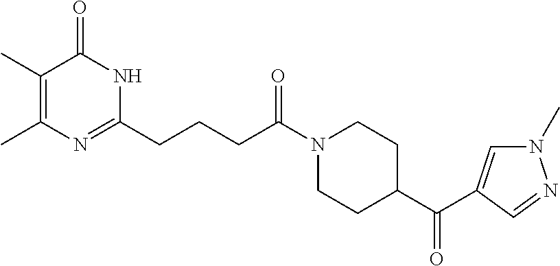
N1(C(CCCC2=NC(C)=C(C)C(=O)N2)=O)CCC(C(=O)C2=CN(C)N=C2)CC1
